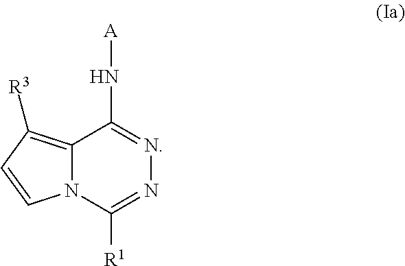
C12=C([R3])C=CN1C([R1])=NN=C2N[A]
